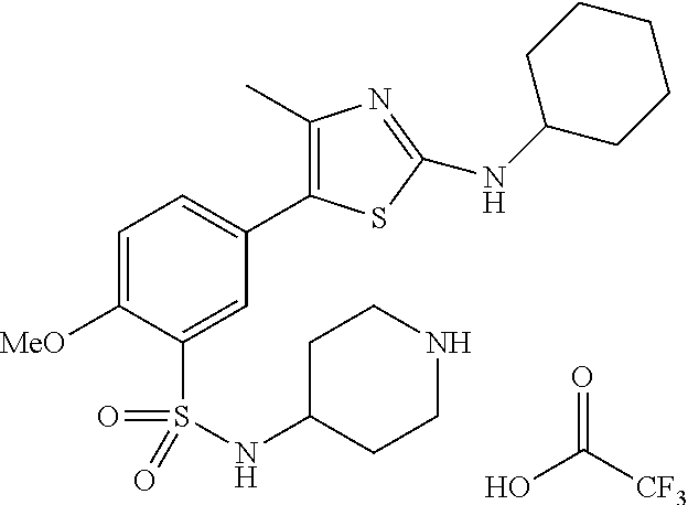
C1(C)=C(C2=CC=C([MeO])C(S(=O)(=O)NC3CCNCC3)=C2)SC(NC2CCCCC2)=N1.OC(=O)[CF3]
